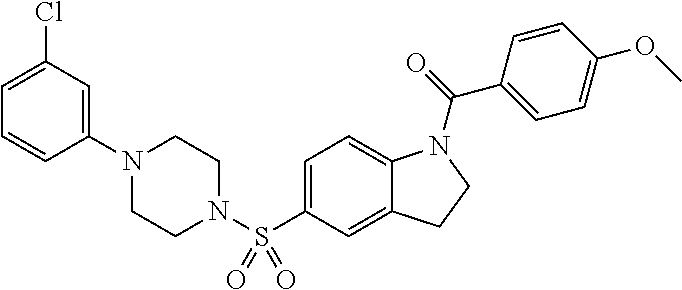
C1(N2CCN(S(C3=CC=C4C(=C3)CCN4C(=O)C3=CC=C(OC)C=C3)(=O)=O)CC2)=CC(Cl)=CC=C1
